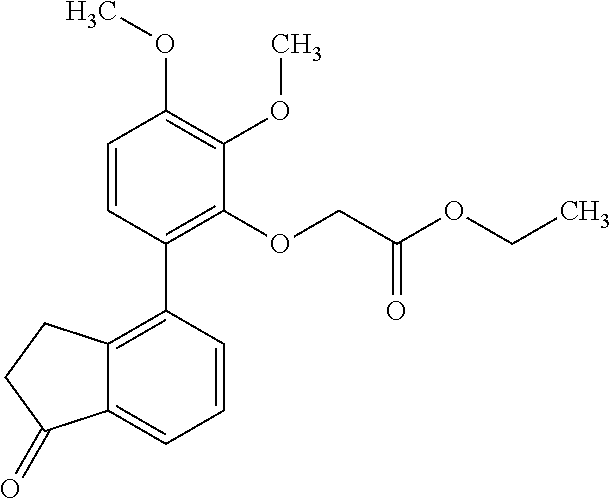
C12=C(C3=C(OCC(OCC)=O)C(OC)=C(OC)C=C3)C=CC=C1C(=O)CC2
